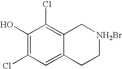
C1(O)=C(Cl)C=C2C(=C1Cl)C[NH2Br]CC2
